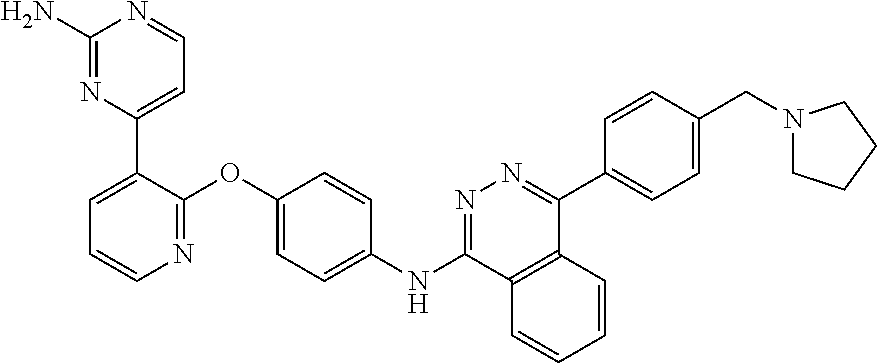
C1(N)=NC(C2=CC=CN=C2OC2=CC=C(NC3=NN=C(C4=CC=C(CN5CCCC5)C=C4)C4=C3C=CC=C4)C=C2)=CC=N1
